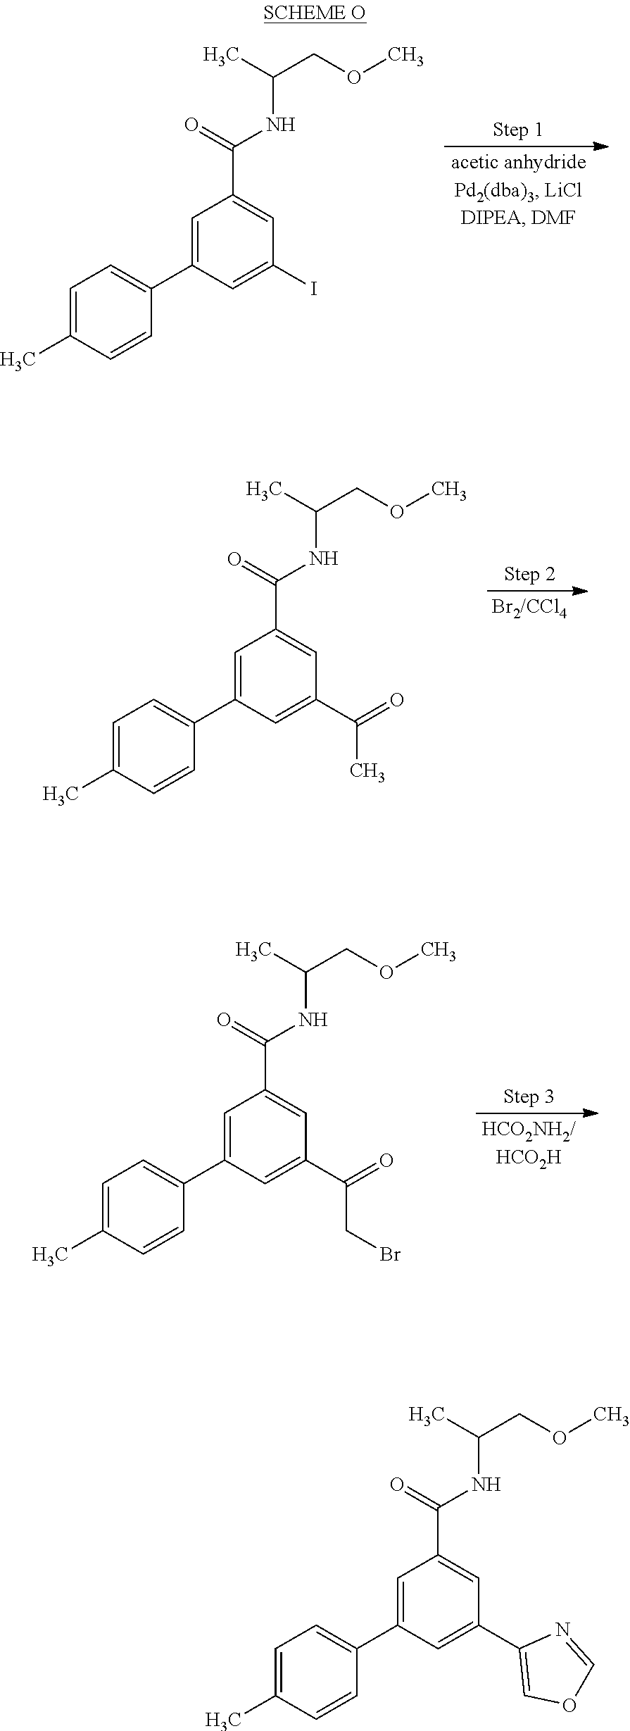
C1=C(C)C=CC(C2=CC(C(=O)NC(COC)C)=CC(I)=C2)=C1.C1=C(C)C=CC(C2=CC(C(=O)NC(COC)C)=CC(C(=O)C)=C2)=C1.C1=C(C)C=CC(C2=CC(C(=O)NC(COC)C)=CC(C(=O)CBr)=C2)=C1.C1=C(C)C=CC(C2=CC(C(=O)NC(COC)C)=CC(C3=COC=N3)=C2)=C1
